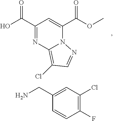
C1(C(O)=O)=NC2=C(Cl)C=NN2C(C(OC)=O)=C1.C1(F)=C(Cl)C=C(CN)C=C1
